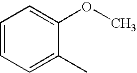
C1=CC=C(C)C(OC)=C1
